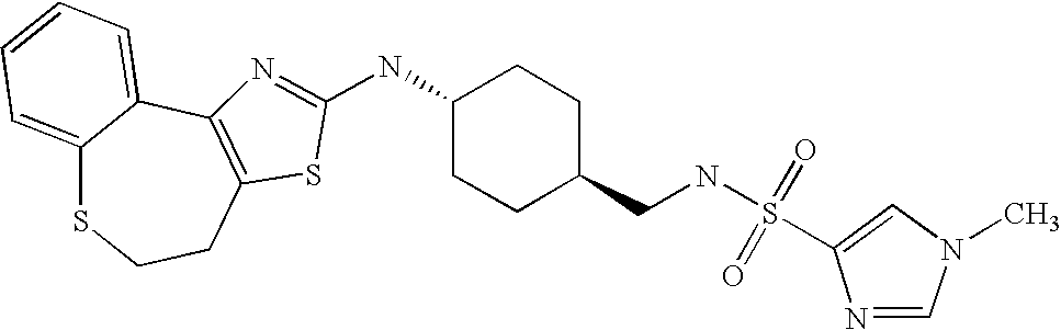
C12=CC=CC=C1C1=C(CCS2)SC(NC2CCC(CNS(=O)(=O)C3=CN(C)C=N3)CC2)=N1
